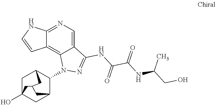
C12=NC=C3C(=C1C=CN2)N(C1C2CC4(O)CC1CC(C4)C2)N=C3NC(C(NC(CO)C)=O)=O
